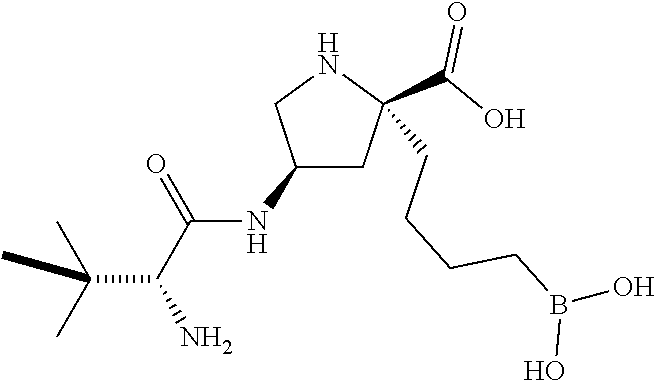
C(C1(C(O)=O)CC(NC(C(C(C)(C)C)N)=O)CN1)CCCB(O)O
